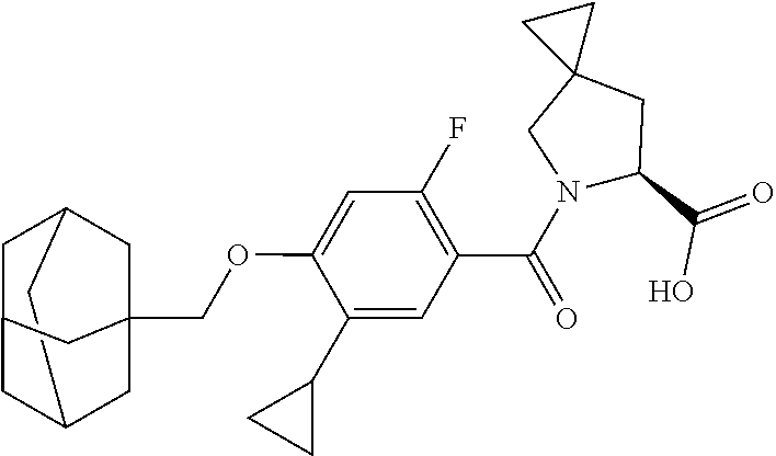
C12CC3CC(C1)CC(COC1=CC(F)=C(C(N4C(C(=O)O)CC5(C4)CC5)=O)C=C1C1CC1)(C2)C3
